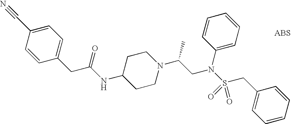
C1(CC(NC2CCN(C(CN(S(CC3=CC=CC=C3)(=O)=O)C3=CC=CC=C3)C)CC2)=O)=CC=C(C#N)C=C1
